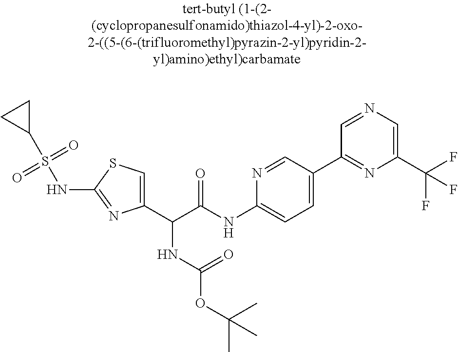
C1(C(C(NC2=CC=C(C3=NC(C(F)(F)F)=CN=C3)C=N2)=O)NC(OC(C)(C)C)=O)=CSC(NS(C2CC2)(=O)=O)=N1
